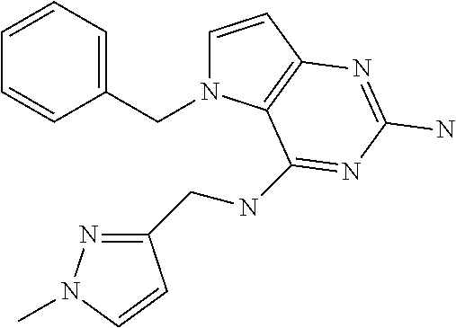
C1=CC2=C(N1CC1=CC=CC=C1)C(NCC1=NN(C)C=C1)=NC(N)=N2
